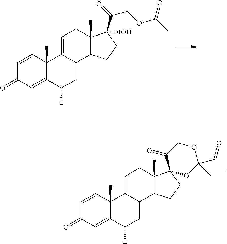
C1=CC2(C)C(=CC1=O)C(C)CC1C2=CCC2(C)C1CCC2(C(=O)COC(C)=O)O.C1=CC2(C)C(=CC1=O)C(C)CC1C2=CCC2(C)C1CCC21OC(C)(C(C)=O)OCC1=O
